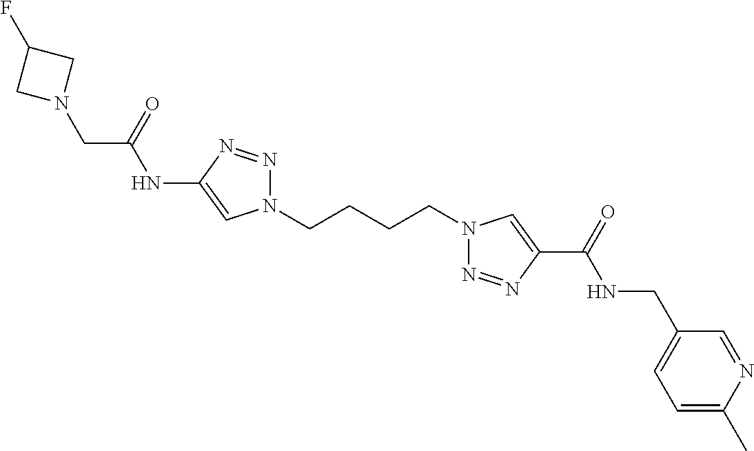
C1(NC(CN2CC(F)C2)=O)=CN(CCCCN2N=NC(C(=O)NCC3=CC=C(C)N=C3)=C2)N=N1
